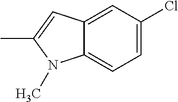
C12=CC(Cl)=CC=C1N(C)C(C)=C2
